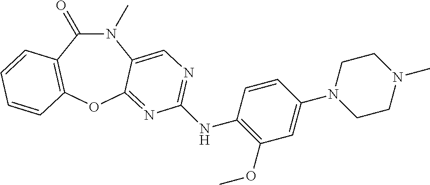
N1(C)C(=O)C2=C(OC3=NC(NC4=C(OC)C=C(N5CCN(C)CC5)C=C4)=NC=C13)C=CC=C2
